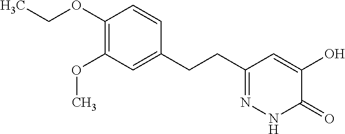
C1(OCC)=C(OC)C=C(CCC2=NNC(=O)C(O)=C2)C=C1
